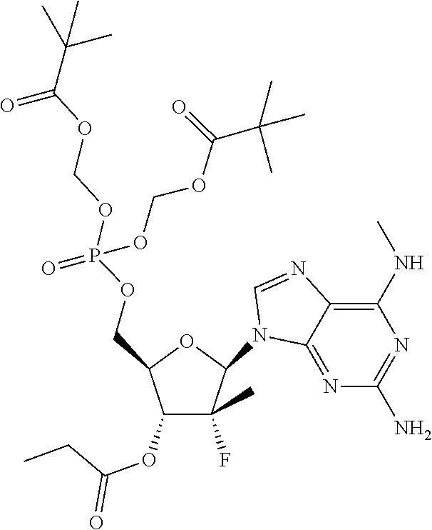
C1(N2C3=NC(N)=NC(NC)=C3N=C2)C(F)(C)C(OC(CC)=O)C(COP(OCOC(=O)C(C)(C)C)(=O)OCOC(=O)C(C)(C)C)O1
